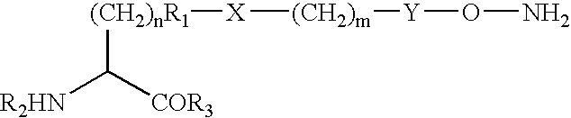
[(CH2)nR1]([X][(CH2)m][Y]ON)C([R2HN])[COR3]
